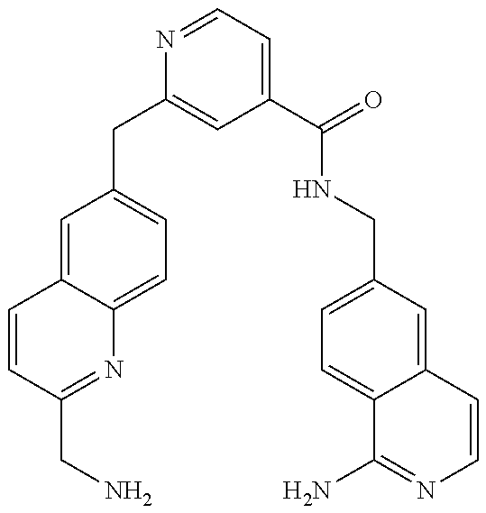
C1=CC(CN)=NC2=CC=C(CC3=CC(C(=O)NCC4=CC=C5C(=C4)C=CN=C5N)=CC=N3)C=C12
